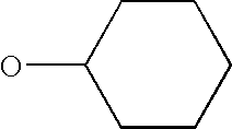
OC1CCCCC1
